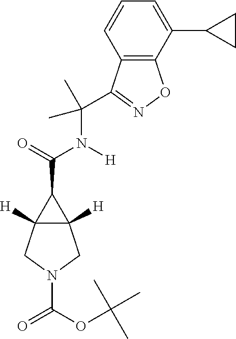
C12([H])C([H])(CN(C(OC(C)(C)C)=O)C1)C2C(=O)N([H])C(C)(C)C1=NOC2=C1C=CC=C2C1CC1
